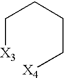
C([X3])CCC[X4]
